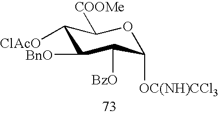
C1([ClAcO])C([BnO])C([BzO])C([OC(NH)CCl3])OC1[COOMe]
